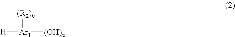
[H][Ar1]([(R2)b])[(OH)a]
